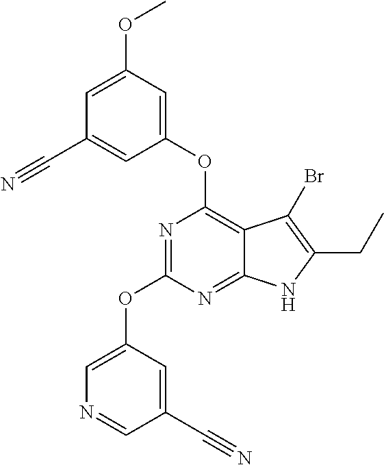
C12=NC(OC3=CN=CC(C#N)=C3)=NC(OC3=CC(OC)=CC(C#N)=C3)=C1C(Br)=C(CC)N2
